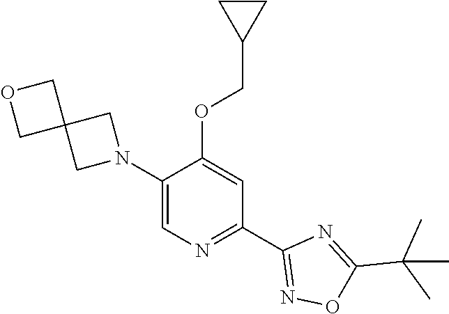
C1C2(CO1)CN(C1=CN=C(C3=NOC(C(C)(C)C)=N3)C=C1OCC1CC1)C2
